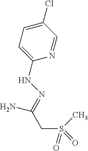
C(CS(=O)(C)=O)(N)=NNC1=CC=C(Cl)C=N1
